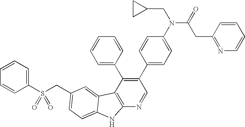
C(C1=CC=C2C(=C1)C1=C(N=CC(C3=CC=C(N(C(=O)CC4=NC=CC=C4)CC4CC4)C=C3)=C1C1=CC=CC=C1)N2)S(C1=CC=CC=C1)(=O)=O
